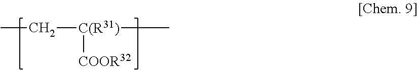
CC[C(R31)](C)[COOR32]
